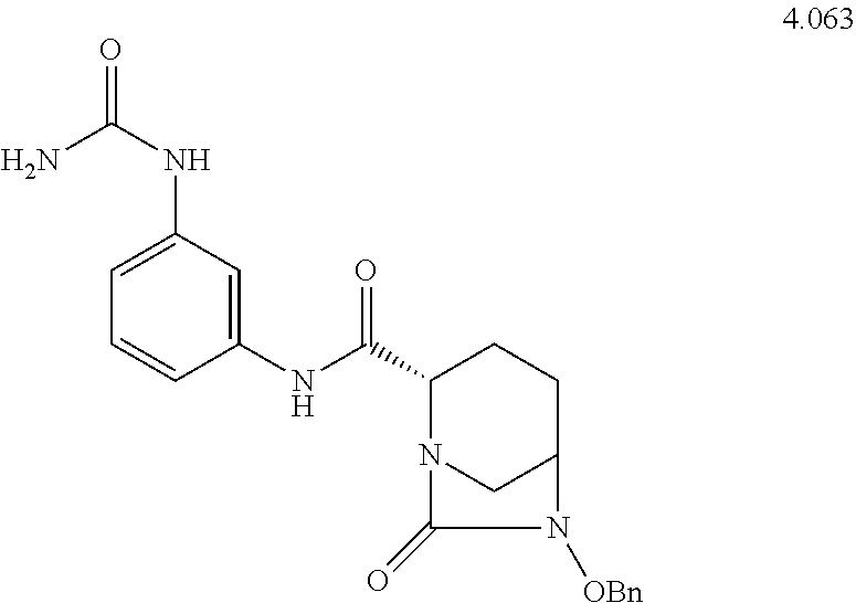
C1(NC(C2N3CC(CC2)N([OBn])C3=O)=O)=CC(NC(N)=O)=CC=C1
